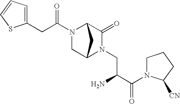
C(C(N1CC2N(CC(C(N3C([CN])CCC3)=O)N)C(=O)C1C2)=O)C1=CC=CS1
